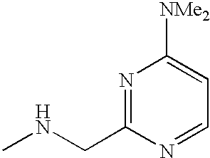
N1=C(CNC)N=CC=C1[NMe2]
